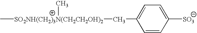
C[SO2NH(CH2)3N(CH2CH2OH)2](C)CC1=CC=C([SO3])C=C1
